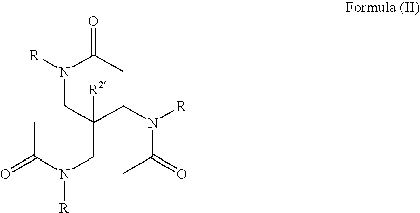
[R]N(CC([R2])(CN(C(=O)C)[R])CN(C(=O)C)[R])C(C)=O
